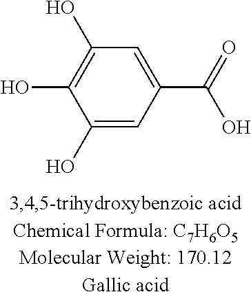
C1(O)=CC(C(=O)O)=CC(O)=C1O
